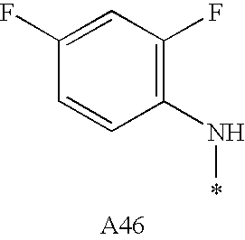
C1=C(F)C=CC(N*)=C1F
